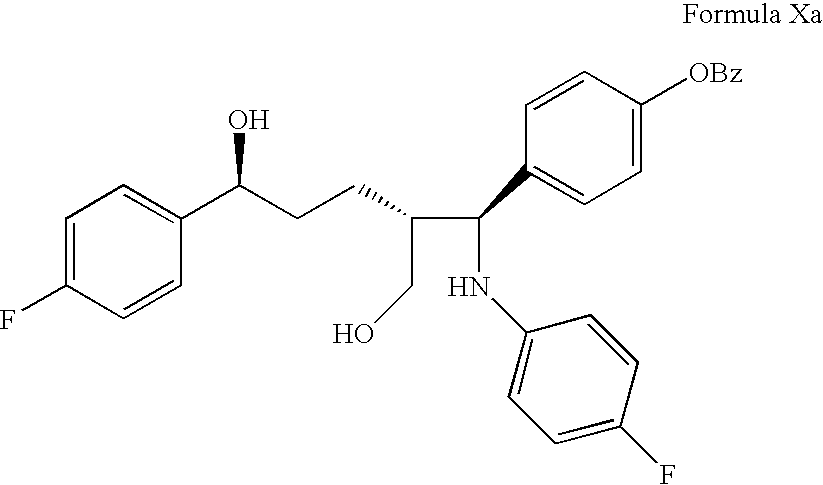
C(CO)(C(NC1=CC=C(F)C=C1)C1=CC=C([OBz])C=C1)CCC(O)C1=CC=C(F)C=C1
